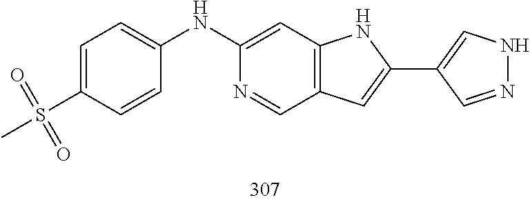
S(=O)(=O)(C1=CC=C(NC2=CC3=C(C=N2)C=C(C2=CNN=C2)N3)C=C1)C
